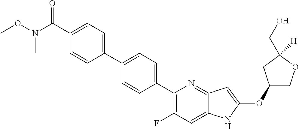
C1(OC2=CC3=NC(C4=CC=C(C5=CC=C(C(N(OC)C)=O)C=C5)C=C4)=C(F)C=C3N2)COC([H])(CO)C1
